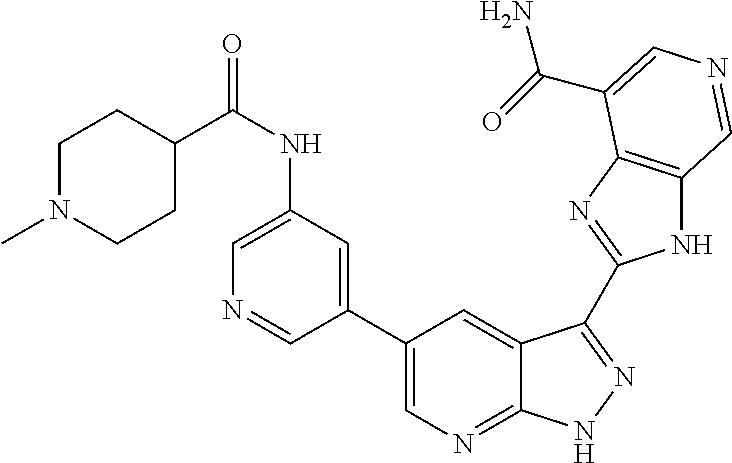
C1(C2=CN=C3C(=C2)C(C2=NC4=C(N2)C=NC=C4C(=O)N)=NN3)=CC(NC(C2CCN(C)CC2)=O)=CN=C1
